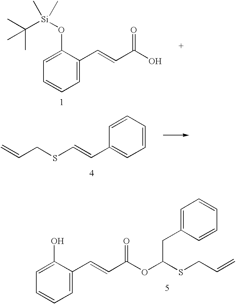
C1(O[Si](C(C)(C)C)(C)C)=CC=CC=C1C=CC(O)=O.C(SCC=C)=CC1=CC=CC=C1.C1(O)=CC=CC=C1C=CC(OC(SCC=C)CC1=CC=CC=C1)=O
